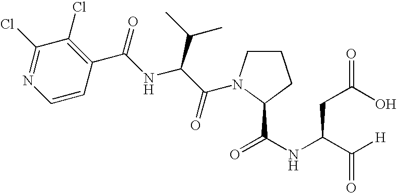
C1(Cl)=NC=CC(C(NC(C(=O)N2CCCC2C(NC(C([H])=O)CC(O)=O)=O)C(C)C)=O)=C1Cl
